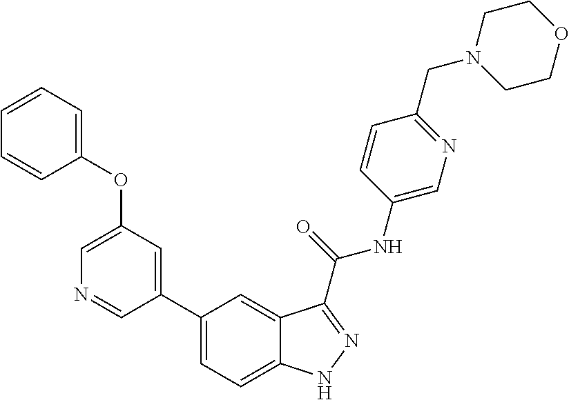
C1(OC2=CC=CC=C2)=CN=CC(C2=CC=C3C(=C2)C(C(NC2=CN=C(CN4CCOCC4)C=C2)=O)=NN3)=C1
